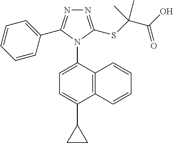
C12=C(C(N3C(C4=CC=CC=C4)=NN=C3SC(C(O)=O)(C)C)=CC=C1C1CC1)C=CC=C2
